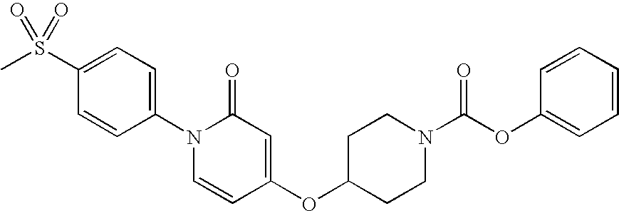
C1=C(S(C)(=O)=O)C=CC(N2C=CC(OC3CCN(C(=O)OC4=CC=CC=C4)CC3)=CC2=O)=C1
